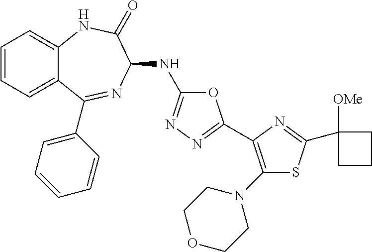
O1C(NC2N=C(C3=CC=CC=C3)C3=CC=CC=C3NC2=O)=NN=C1C1=C(N2CCOCC2)SC(C2([OMe])CCC2)=N1
